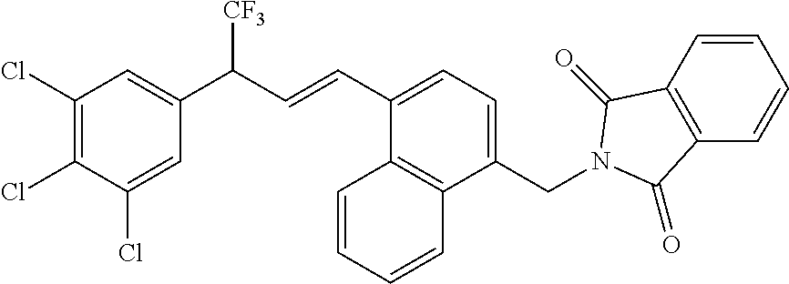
C1(Cl)=C(Cl)C(Cl)=CC(C(C=CC2=CC=C(CN3C(=O)C4=C(C=CC=C4)C3=O)C3=C2C=CC=C3)[CF3])=C1
